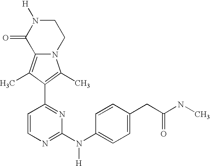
N12C(=C(C)C(C3=NC(N(C4=CC=C(CC(=O)NC)C=C4)[H])=NC=C3)=C1C)C(=O)N([H])CC2
